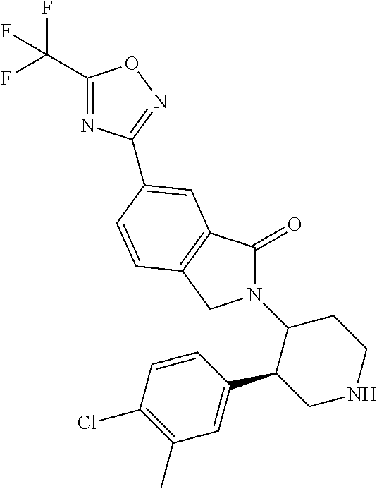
C1(C(F)(F)F)=NC(C2=CC3=C(CN(C4C(C5=CC(C)=C(Cl)C=C5)CNCC4)C3=O)C=C2)=NO1
